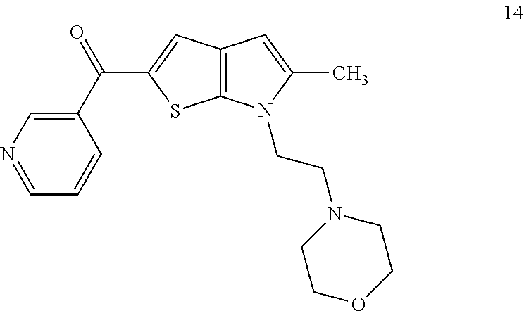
C12=C(N(CCN3CCOCC3)C(C)=C1)SC(C(C1=CN=CC=C1)=O)=C2
